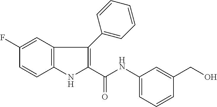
C1(F)=CC2=C(C=C1)NC(C(NC1=CC=CC(CO)=C1)=O)=C2C1=CC=CC=C1
